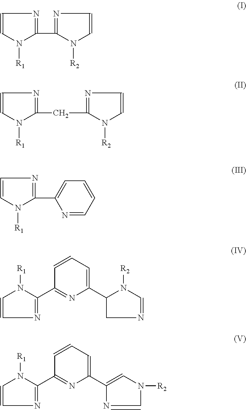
C1=CN([R1])C(C2=NC=CN2[R2])=N1.C1=CN([R1])C(CC2=NC=CN2[R2])=N1.C1=CN([R1])C(C2=CC=CC=N2)=N1.N1=C(C2=NC(C3N([R2])C=NC3)=CC=C2)N([R1])C=C1.N1=C(C2=NC(C3=CN([R2])C=N3)=CC=C2)N([R1])C=C1
